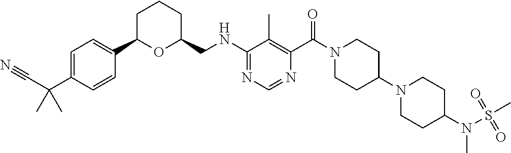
C1=CC(C(C#N)(C)C)=CC=C1C1OC(CNC2=NC=NC(C(N3CCC(N4CCC(N(S(=O)(=O)C)C)CC4)CC3)=O)=C2C)CCC1
